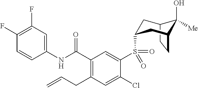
C12CCC(CC(S(C3=CC(C(NC4=CC(F)=C(F)C=C4)=O)=C(CC=C)C=C3Cl)(=O)=O)C1)C2(O)[Me]
